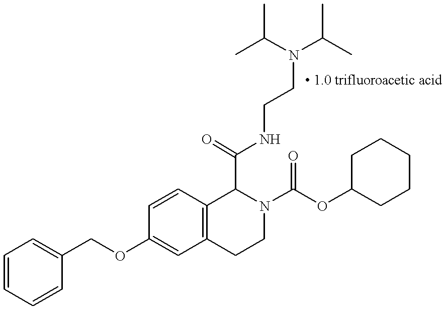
C(OC1=CC2=C(C=C1)C(C(=O)NCCN(C(C)C)C(C)C)N(C(OC1CCCCC1)=O)CC2)C1=CC=CC=C1
